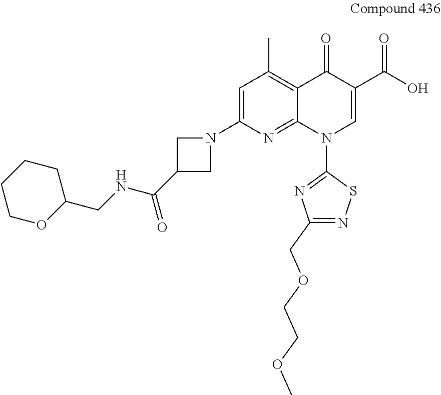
C1=C(N2CC(C(NCC3CCCCO3)=O)C2)N=C2C(=C1C)C(=O)C(C(O)=O)=CN2C1=NC(COCCOC)=NS1
